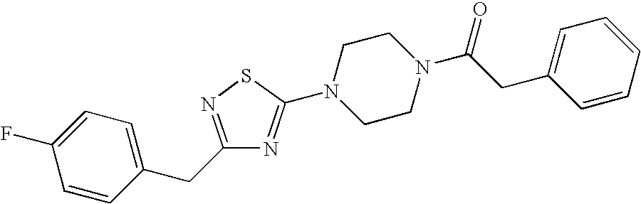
C1=CC(CC2=NSC(N3CCN(C(CC4=CC=CC=C4)=O)CC3)=N2)=CC=C1F
